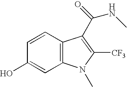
C1(O)=CC2=C(C=C1)C(C(NC)=O)=C([CF3])N2C
